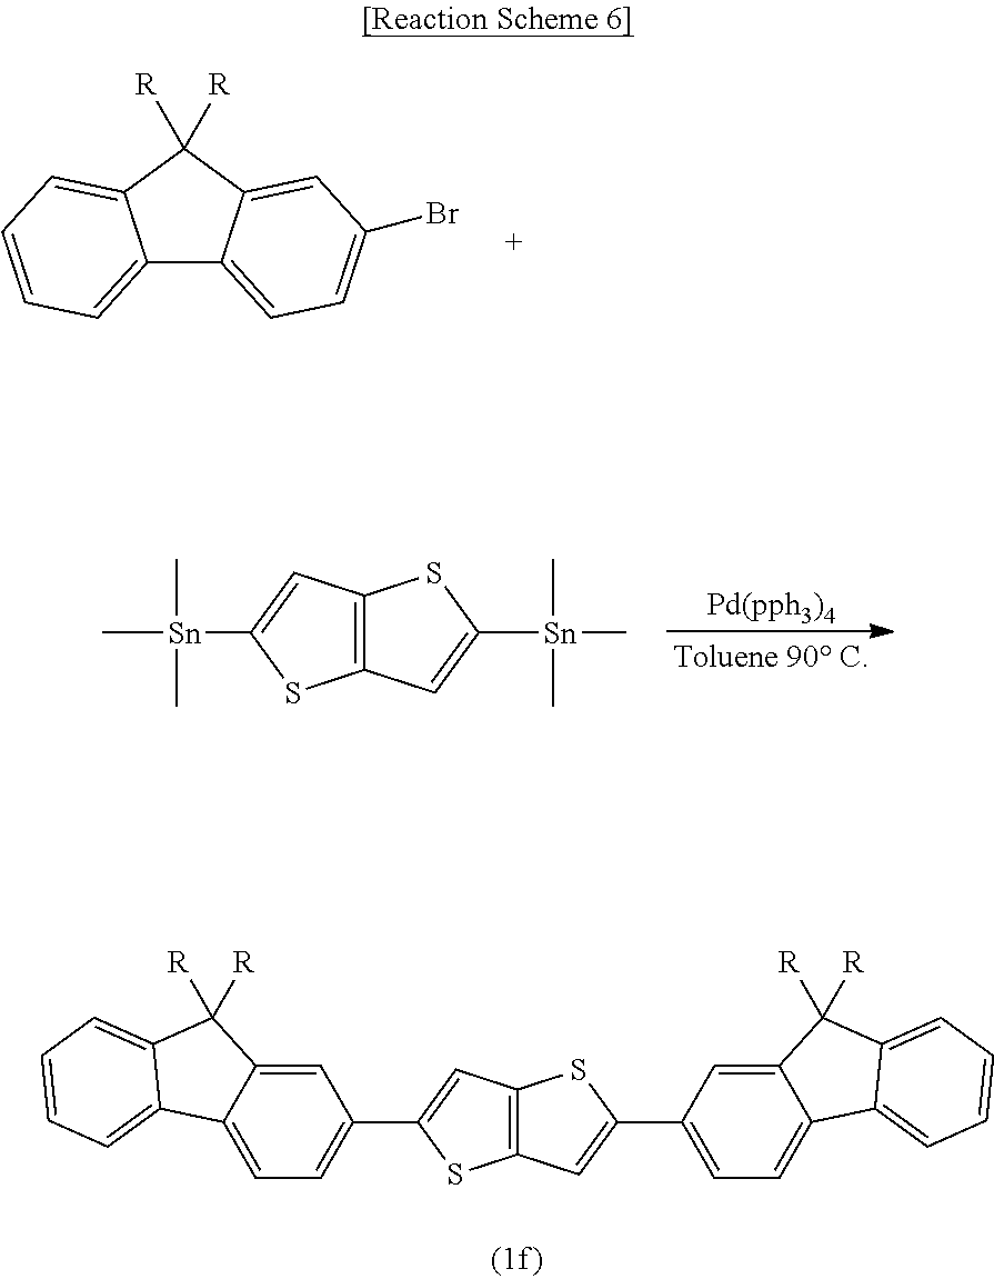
C12=CC=CC=C1C([R])([R])C1=CC(Br)=CC=C21.C12=C(C=C([Sn](C)(C)C)S1)SC([Sn](C)(C)C)=C2.C12=C(C=C(C3=CC=C4C(=C3)C([R])([R])C3=CC=CC=C43)S1)SC(C1=CC=C3C(=C1)C([R])([R])C1=CC=CC=C31)=C2
